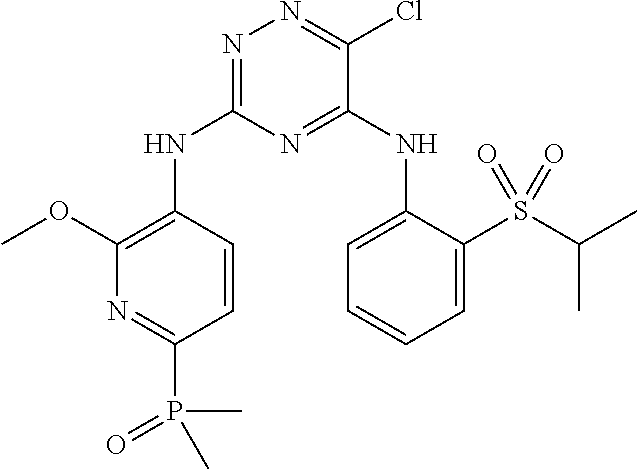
N1=C(NC2=C(OC)N=C(P(=O)(C)C)C=C2)N=C(NC2=CC=CC=C2S(C(C)C)(=O)=O)C(Cl)=N1
